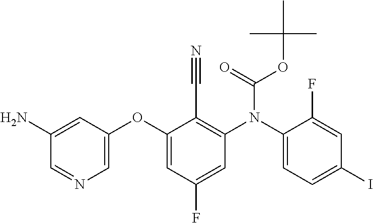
C1=NC=C(OC2=CC(F)=CC(N(C3=CC=C(I)C=C3F)C(OC(C)(C)C)=O)=C2C#N)C=C1N
